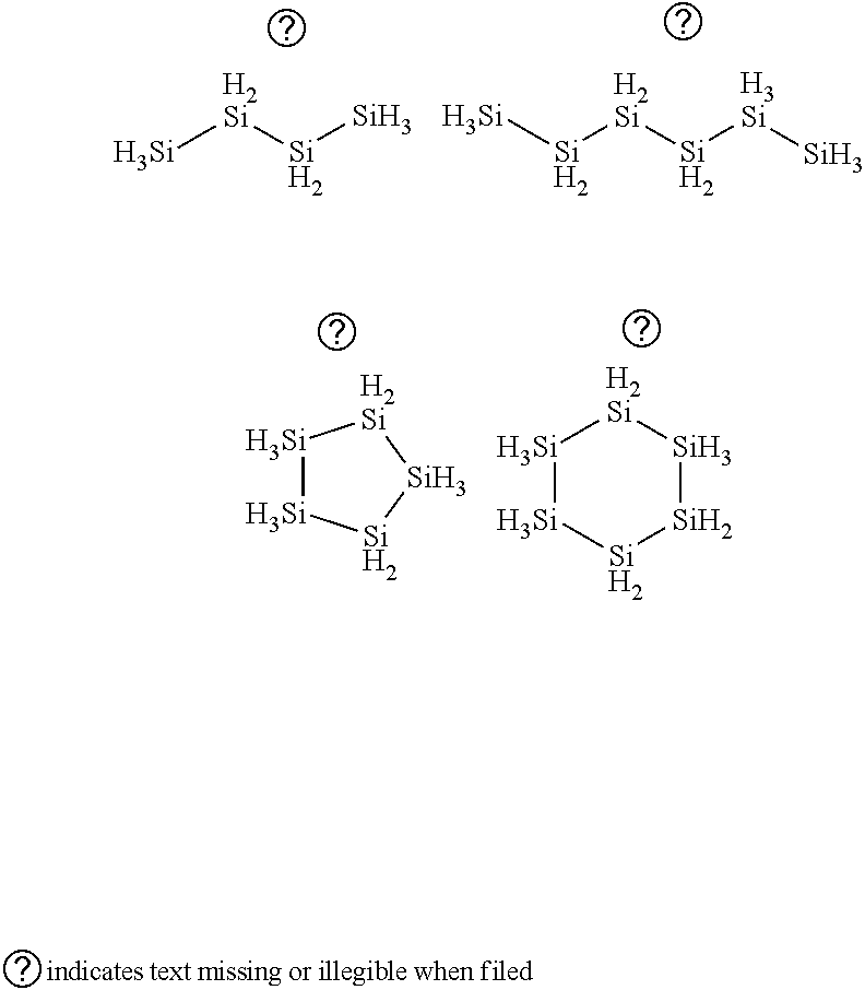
[Si][H2Si][Si][Si].[Si]([H2Si][Si][H3Si][Si])[Si].[Si]1[Si][Si][Si][H2Si]1.[Si]1[Si][Si][Si][Si][H2Si]1
